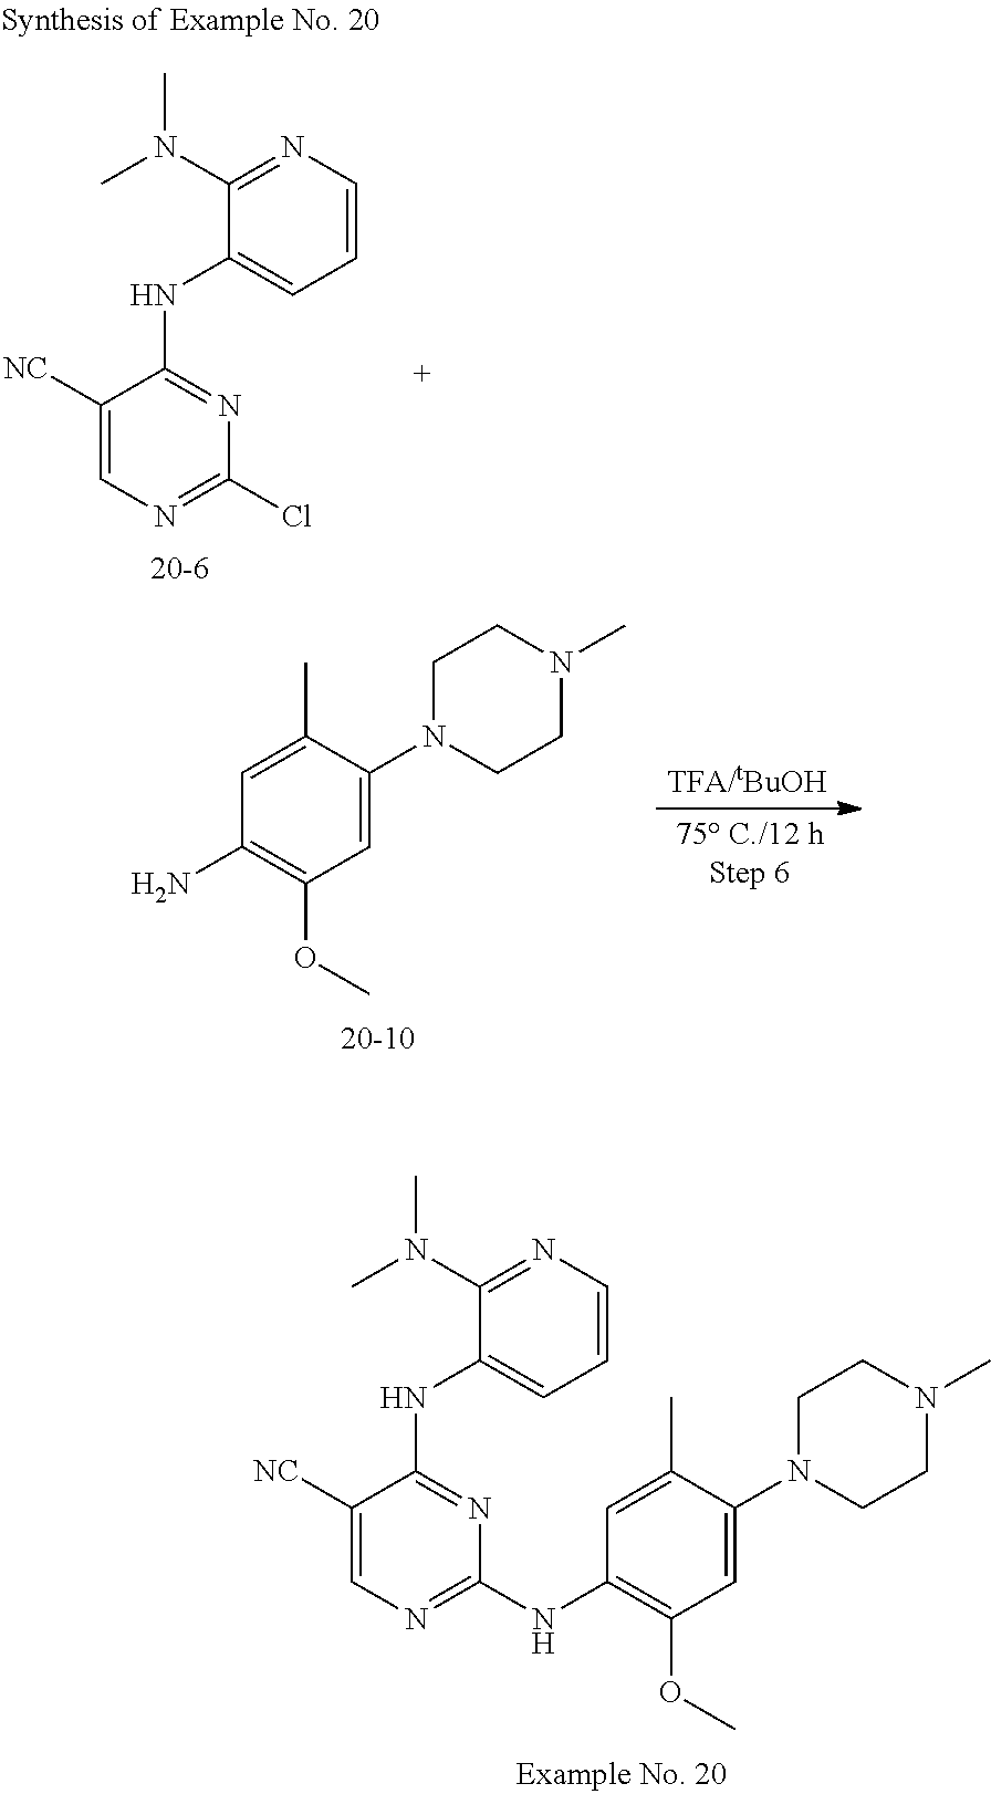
C1CN(C2=CC(OC)=C(NC3=NC=C([NC])C(NC4=CC=CN=C4N(C)C)=N3)C=C2C)CCN1C.C1CN(C2=CC(OC)=C(N)C=C2C)CCN1C.C1(Cl)=NC=C([NC])C(NC2=CC=CN=C2N(C)C)=N1
